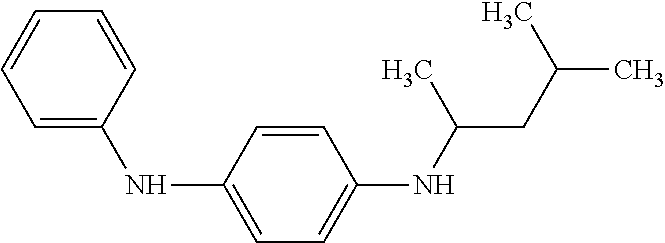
C1=C(NC2=CC=C(NC(CC(C)C)C)C=C2)C=CC=C1
